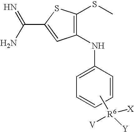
C1(NC2=CC=CC=C2)=C(SC)SC(C(N)=N)=C1.C[R6]([V])([X])[Y]
